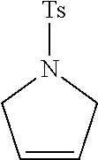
C1=CCN([Ts])C1
